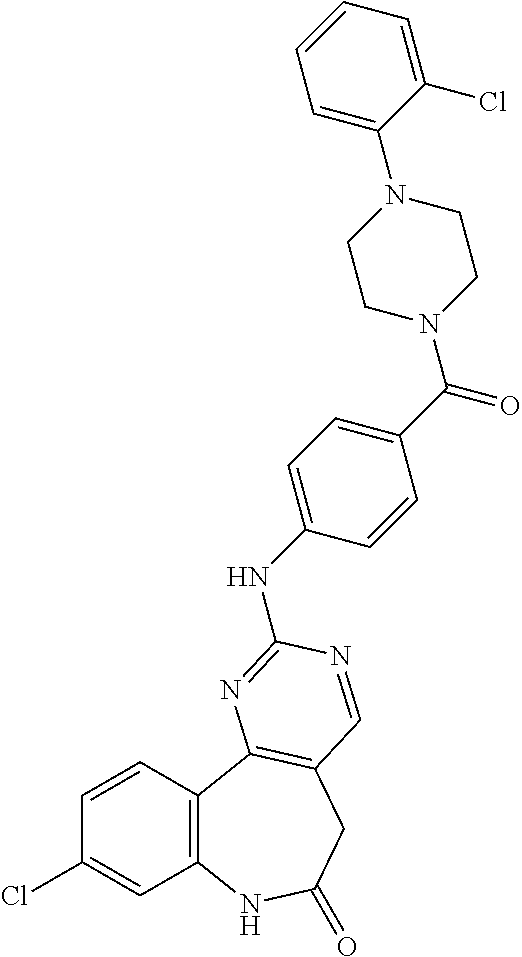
C1(Cl)=CC2=C(C=C1)C1=C(CC(=O)N2)C=NC(NC2=CC=C(C(N3CCN(C4=CC=CC=C4Cl)CC3)=O)C=C2)=N1
